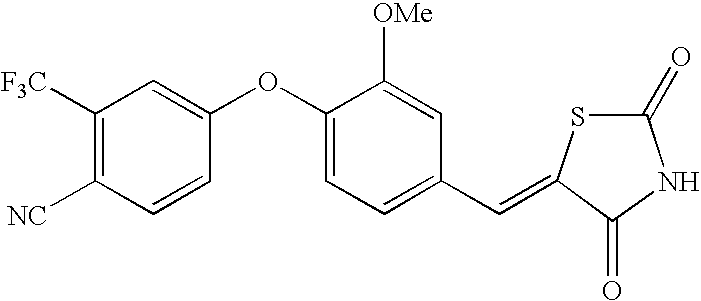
C1([F3C])=C([NC])C=CC(OC2=CC=C(C=C3SC(=O)NC3=O)C=C2[OMe])=C1
